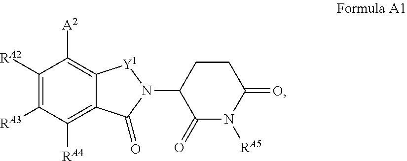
C1([RA2])=C([RA3])C([RA4])=C2C(=C1[A2])[Y1]N(C1C(=O)N([RA5])C(=O)CC1)C2=O
